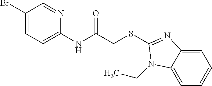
C1(Br)=CC=C(NC(CSC2=NC3=CC=CC=C3N2CC)=O)N=C1
